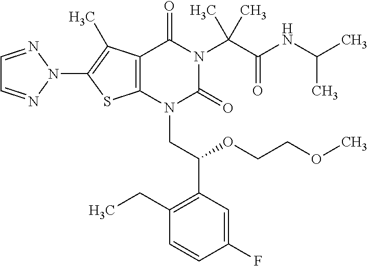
C12=C(C(C)=C(N3N=CC=N3)S1)C(=O)N(C(C(=O)NC(C)C)(C)C)C(=O)N2CC(C1=C(CC)C=CC(F)=C1)OCCOC
